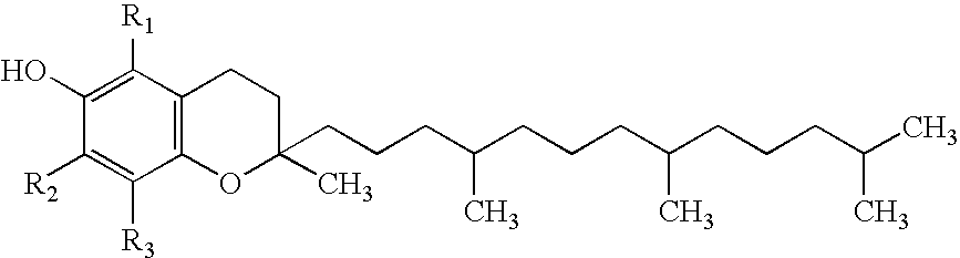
C1([R2])=C([R3])C2=C(C([R1])=C1O)CCC(CCCC(CCCC(CCCC(C)C)C)C)(C)O2
